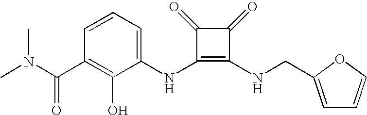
CN(C(C1=C(O)C(NC2=C(NCC3=CC=CO3)C(=O)C2=O)=CC=C1)=O)C
